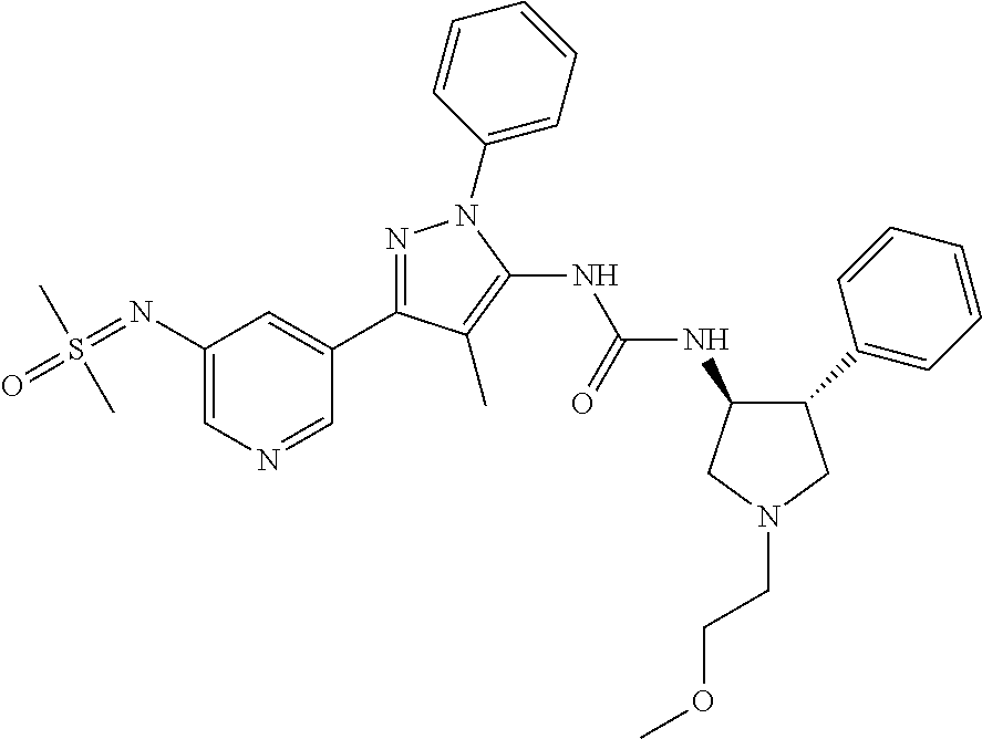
N1=C(C2=CC(N=S(=O)(C)C)=CN=C2)C(C)=C(NC(NC2C(C3=CC=CC=C3)CN(CCOC)C2)=O)N1C1=CC=CC=C1
